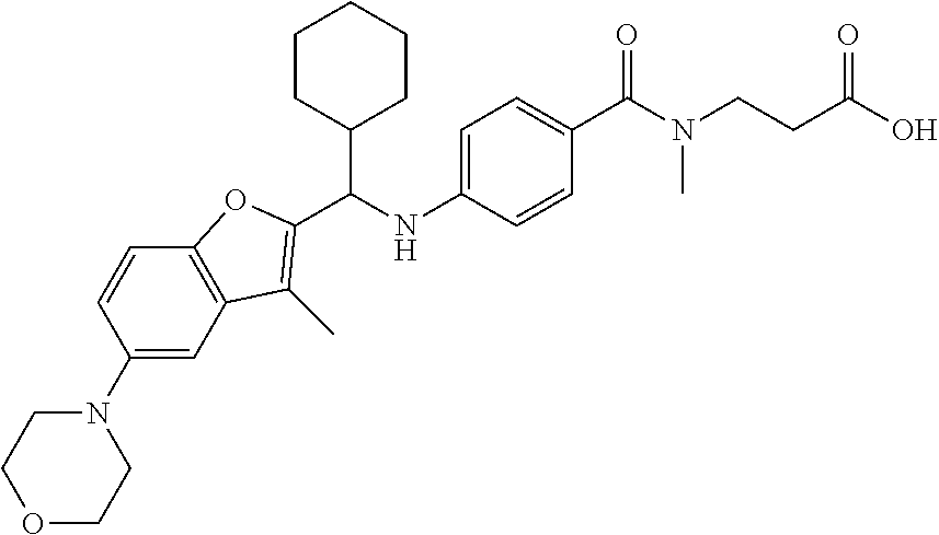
C1=C(NC(C2=C(C)C3=C(O2)C=CC(N2CCOCC2)=C3)C2CCCCC2)C=CC(C(N(CCC(O)=O)C)=O)=C1
